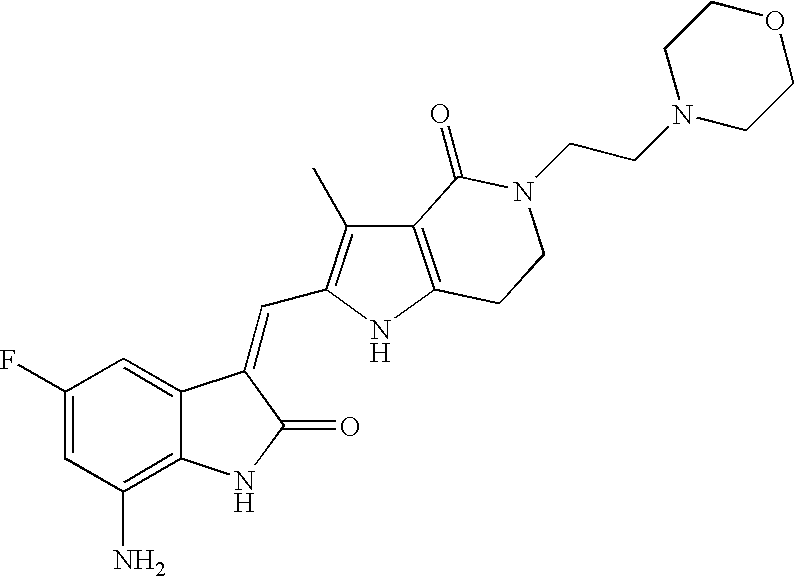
C1=C(F)C=C2C(=C1N)NC(=O)C2=CC1=C(C)C2=C(N1)CCN(CCN1CCOCC1)C2=O
